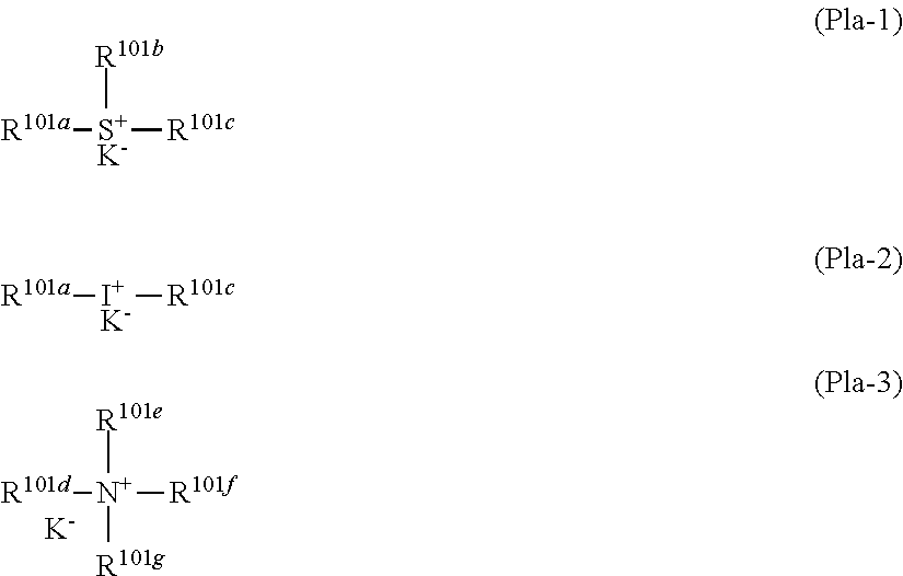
[R101e][N+]([R101d])([R101f])[R101g].[K].[R101b][S+K-]([R101a])[R101c].[I+K-]([R101a])[R101c]
